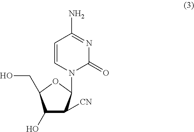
C1(O)C([CN])C(N2C(=O)N=C(N)C=C2)OC1CO
